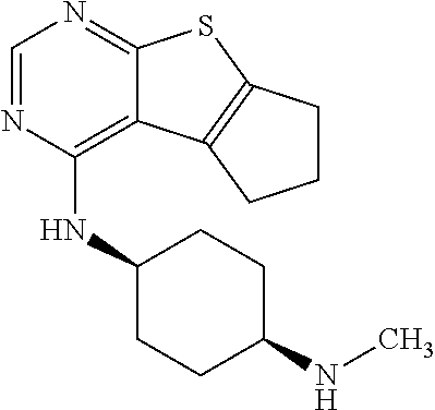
C1=NC(NC2CCC(NC)CC2)=C2C(=N1)SC1=C2CCC1
